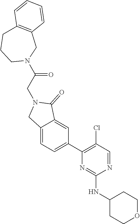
N1=CC(Cl)=C(C2=CC=C3C(=C2)C(=O)N(CC(N2CC4=C(CCC2)C=CC=C4)=O)C3)N=C1NC1CCOCC1
